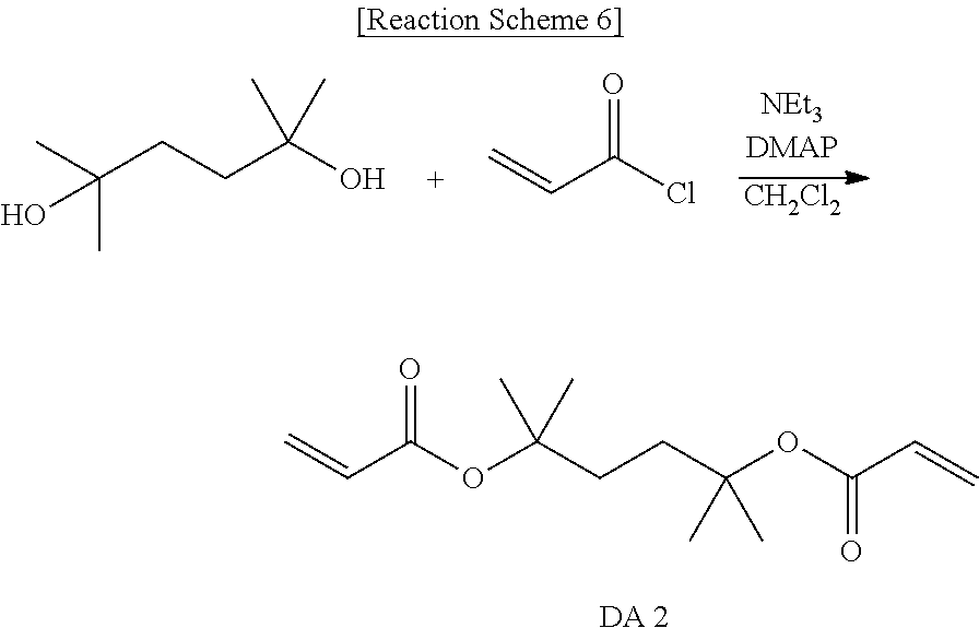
C=CC(OC(CCC(OC(C=C)=O)(C)C)(C)C)=O.[DA 2].[CH2Cl2].C(CCC(O)(C)C)(C)(C)O.C=CC(Cl)=O
